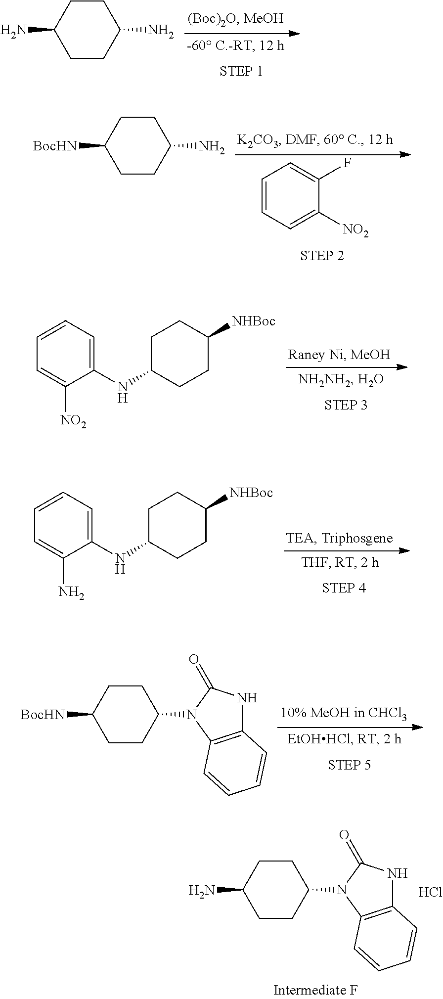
C1=C(NC2CCC([NHBoc])CC2)C([NO2])=CC=C1.C1=C(NC2CCC([NHBoc])CC2)C(N)=CC=C1.C1CC(N)CCC1N.C1=CC=C([NO2])C(F)=C1.C1CC(N)CCC1[BocHN].C1CC(N2C3=C(NC2=O)C=CC=C3)CCC1[BocHN].C1CC(N2C3=C(NC2=O)C=CC=C3)CCC1N.Cl
